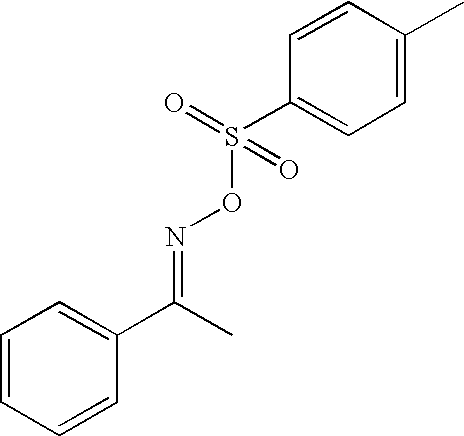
C1=CC=CC(C(C)=NOS(=O)(=O)C2=CC=C(C)C=C2)=C1
